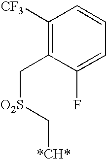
C1([CF3])=C(C[O2S]C[*CH*])C(F)=CC=C1
